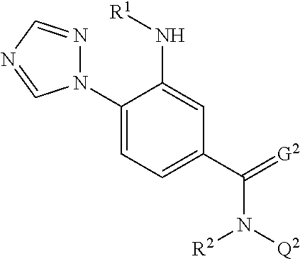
N1(C2=CC=C(C(=[G2])N([Q2])[R2])C=C2N[R1])N=CN=C1
